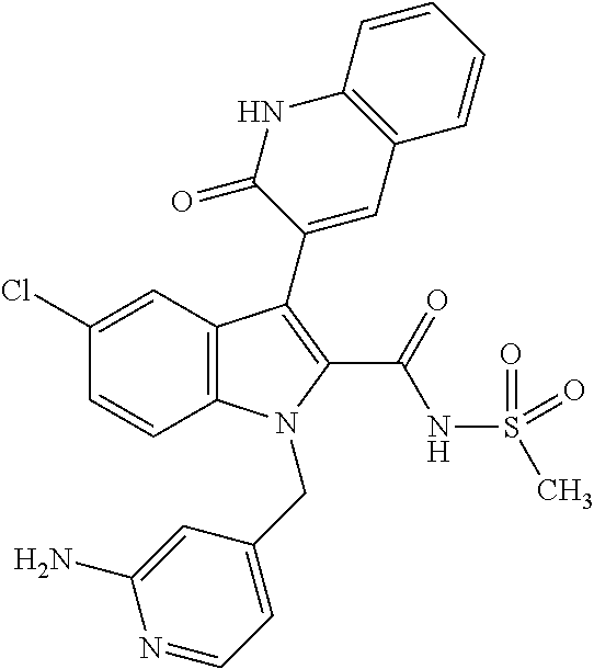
C1(Cl)=CC2=C(C=C1)N(CC1=CC=NC(N)=C1)C(C(NS(C)(=O)=O)=O)=C2C1=CC2=C(NC1=O)C=CC=C2
